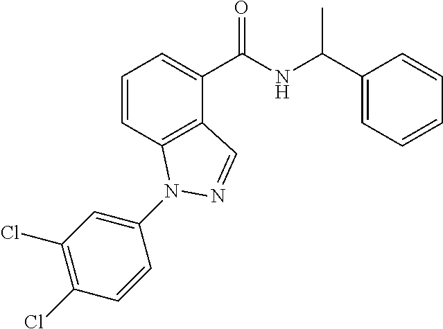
C1=CC2=C(C(C(NC(C3=CC=CC=C3)C)=O)=C1)C=NN2C1=CC(Cl)=C(Cl)C=C1
